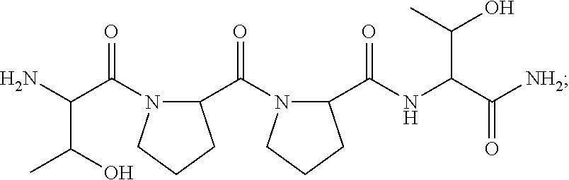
C(C(C)O)(N)C(=O)N1C(C(N2C(C(NC(C([NH2])=O)C(C)O)=O)CCC2)=O)CCC1
